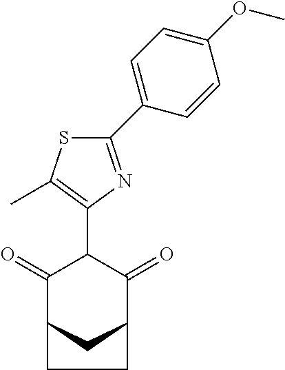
C1(=O)C2CC(C(=O)C1C1=C(C)SC(C3=CC=C(OC)C=C3)=N1)CC2
